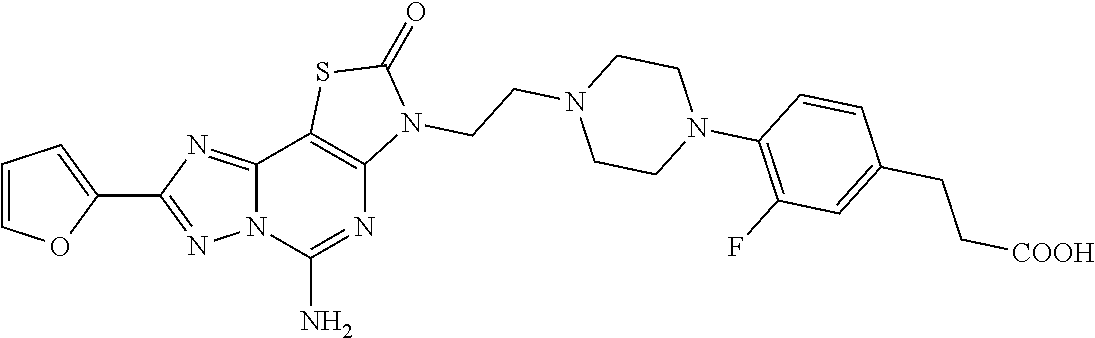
C12=NC(C3=CC=CO3)=NN1C(N)=NC1=C2SC(=O)N1CCN1CCN(C2=C(F)C=C(CC[COOH])C=C2)CC1
